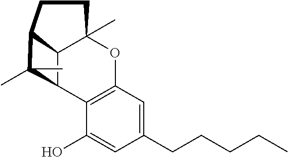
C1(CCCCC)=CC2=C(C(O)=C1)C1C3C(C)(O2)CCC3C1(C)C
